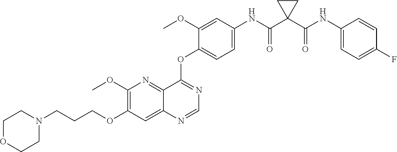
C1(OC)=C(OCCCN2CCOCC2)C=C2C(=N1)C(OC1=CC=C(NC(C3(C(NC4=CC=C(F)C=C4)=O)CC3)=O)C=C1OC)=NC=N2
